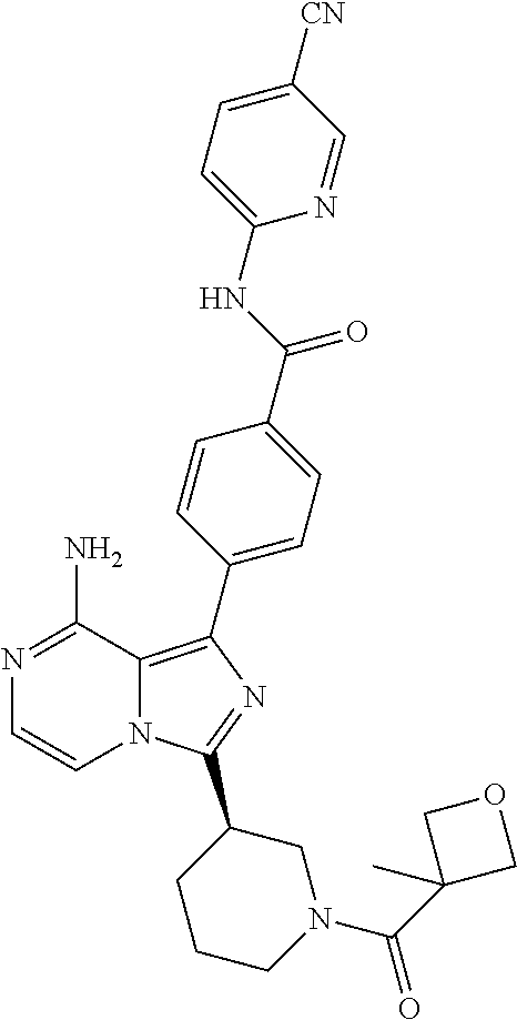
NC1=NC=CN2C1=C(C1=CC=C(C(NC3=CC=C([CN])C=N3)=O)C=C1)N=C2C1CCCN(C(=O)C2(C)COC2)C1
